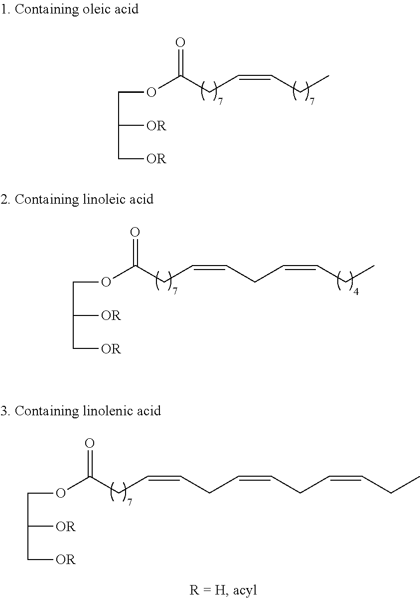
O(C(CC=CCC)=O)CC([OR])C[OR].O(C(CC=CCC=CCC)=O)CC([OR])C[OR].O(C(CC=CCC=CCC=CCC)=O)CC([OR])C[OR]
